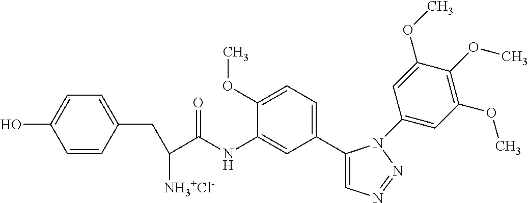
C1(C2=CC=C(OC)C(NC(C(CC3=CC=C(O)C=C3)[NH3+Cl-])=O)=C2)=CN=NN1C1=CC(OC)=C(OC)C(OC)=C1
